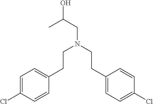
CC(CN(CCC1=CC=C(Cl)C=C1)CCC1=CC=C(Cl)C=C1)O
